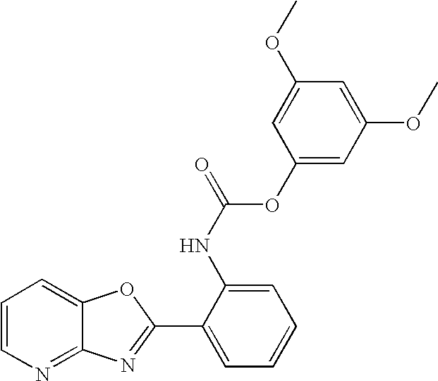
C12=NC=CC=C1OC(C1=CC=CC=C1NC(=O)OC1=CC(OC)=CC(OC)=C1)=N2
